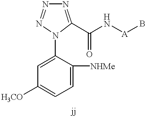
C1([NHMe])=CC=C([H3CO])C=C1N1N=NN=C1C(=O)N[A]B
